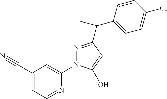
C1(C#N)=CC=NC(N2N=C(C(C3=CC=C(Cl)C=C3)(C)C)C=C2O)=C1
